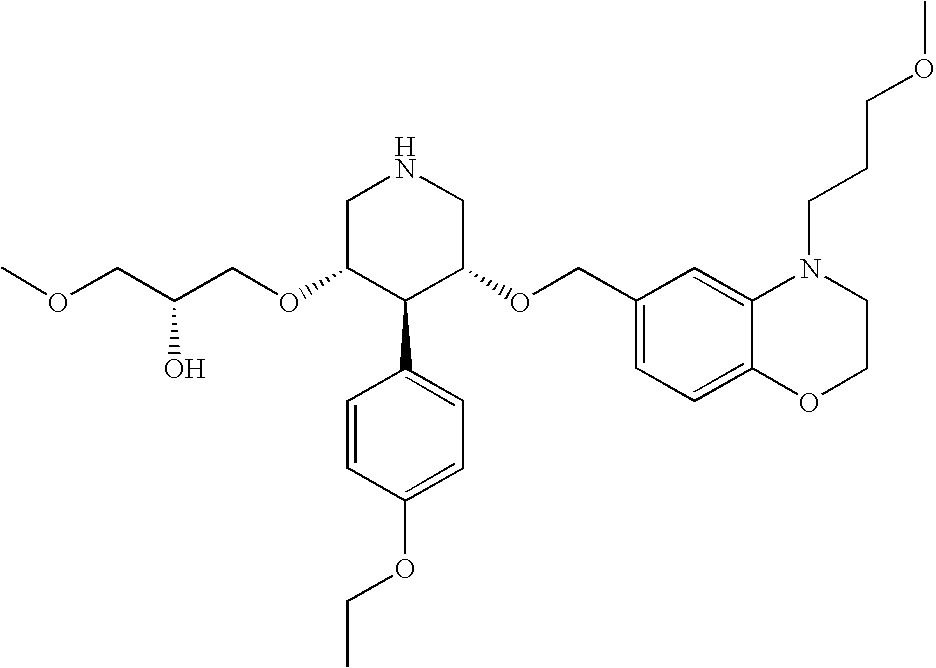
C(OC1C(C2=CC=C(OCC)C=C2)C(OCC2=CC=C3C(=C2)N(CCCOC)CCO3)CNC1)C(COC)O
